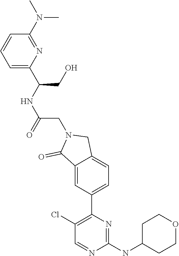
C1(NC2CCOCC2)=NC(C2=CC=C3C(=C2)C(=O)N(CC(=O)NC(C2=CC=CC(N(C)C)=N2)CO)C3)=C(Cl)C=N1
